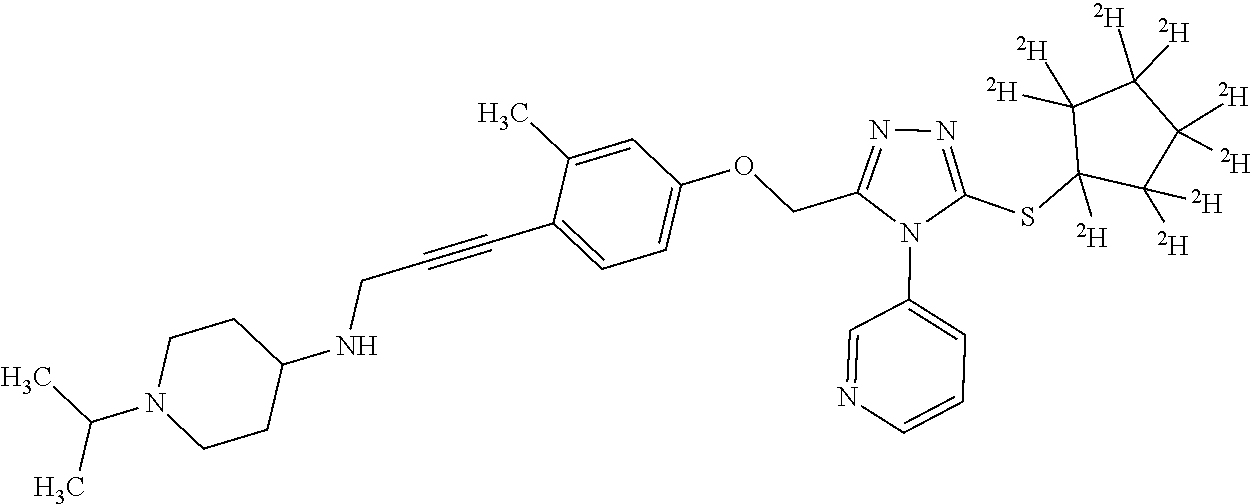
C1=C(C)C(C#CCNC2CCN(C(C)C)CC2)=CC=C1OCC1=NN=C(SC2([D])C([D])([D])C([D])([D])C([D])([D])C2([D])[D])N1C1=CC=CN=C1
